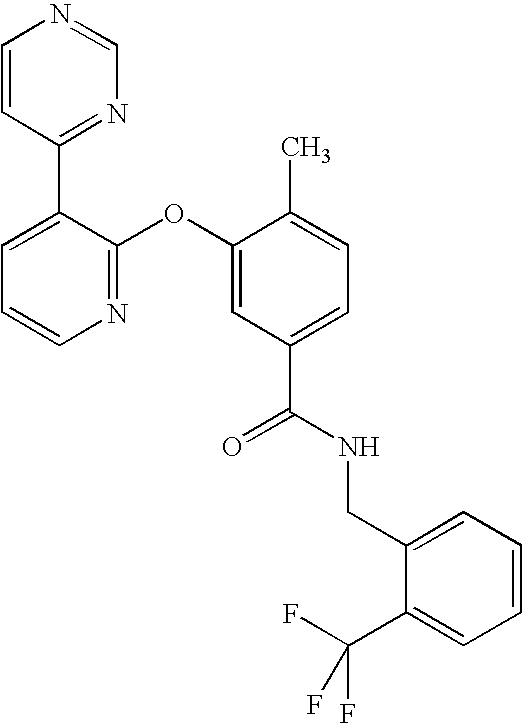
N1=C(OC2=CC(C(NCC3=CC=CC=C3C(F)(F)F)=O)=CC=C2C)C(C2=NC=NC=C2)=CC=C1
